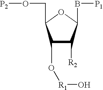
C1(O[R1]O)C([R2])C(B[P1])OC1CO[P2]
